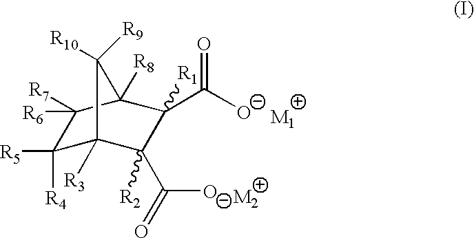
C1([R4])([R5])C2([R3])C(C(=O)[O-])([R2])C(C([O-])=O)([R1])C([R8])(C1([R7])[R6])C2([R10])[R9].[M1].[M2]
